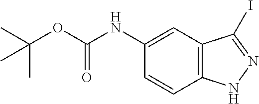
C12=C(C=C(NC(OC(C)(C)C)=O)C=C1)C(I)=NN2
